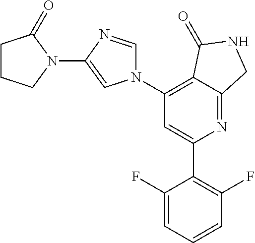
C1(C2=C(F)C=CC=C2F)=CC(N2C=NC(N3C(=O)CCC3)=C2)=C2C(=N1)CNC2=O
